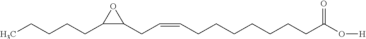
CCCCCC1C(CC=CCCCCCCCC(O[H])=O)O1
